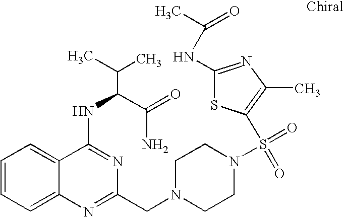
C1=CC=C2C(=C1)C(NC(C(N)=O)C(C)C)=NC(CN1CCN(S(=O)(=O)C3=C(C)N=C(NC(C)=O)S3)CC1)=N2
